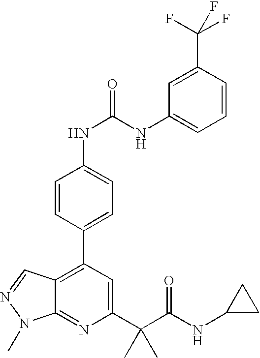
C1=CC(C2=C3C(=NC(C(C(NC4CC4)=O)(C)C)=C2)N(C)N=C3)=CC=C1NC(NC1=CC=CC(C(F)(F)F)=C1)=O
